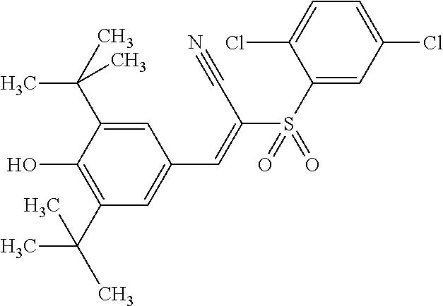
C1(C(C)(C)C)=C(O)C(C(C)(C)C)=CC(C=C(S(C2=CC(Cl)=CC=C2Cl)(=O)=O)C#N)=C1
